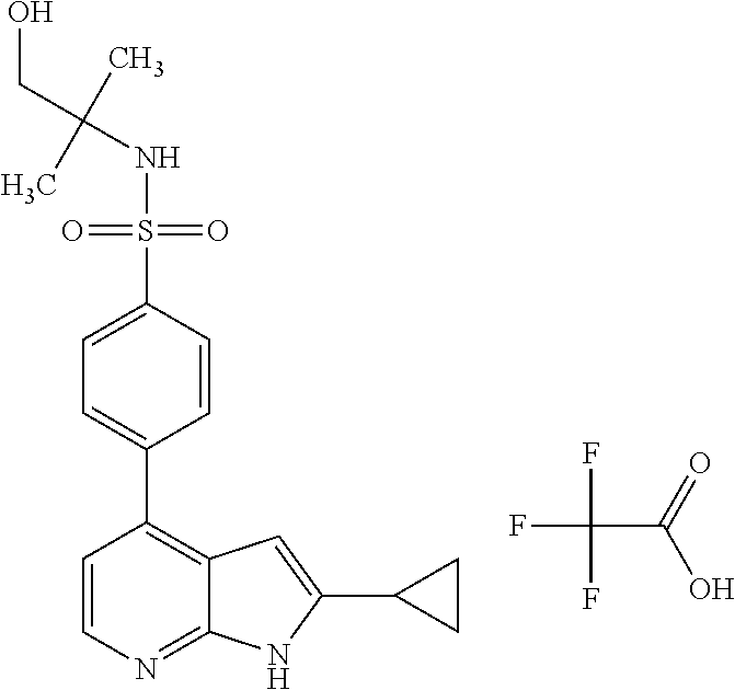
C(NS(=O)(=O)C1=CC=C(C2=C3C(=NC=C2)NC(C2CC2)=C3)C=C1)(CO)(C)C.FC(F)(F)C(=O)O
